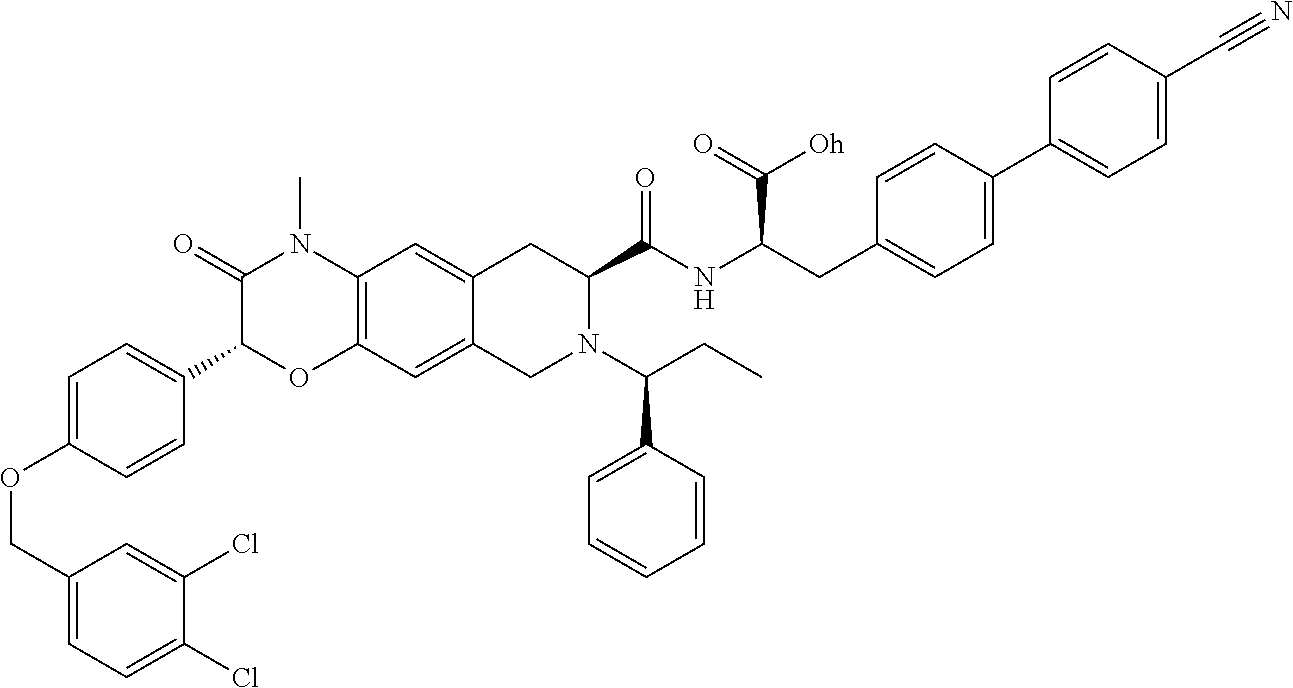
C12=C(C=C3C(=C1)CC(C(NC(CC1=CC=C(C4=CC=C(C#N)C=C4)C=C1)C(=O)[Oh])=O)N(C(CC)C1=CC=CC=C1)C3)OC(C1=CC=C(OCC3=CC=C(Cl)C(Cl)=C3)C=C1)C(=O)N2C
